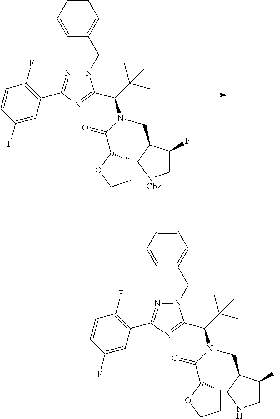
C1=CC=CC(CN2N=C(C3=C(F)C=CC(F)=C3)N=C2C(C(C)(C)C)N(C(=O)C2CCCO2)CC2C(F)C[NCbz]C2)=C1.C1=CC=CC(CN2N=C(C3=C(F)C=CC(F)=C3)N=C2C(C(C)(C)C)N(C(=O)C2CCCO2)CC2C(F)CNC2)=C1
